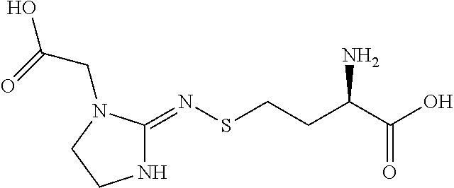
N1C(=NSCCC(C(O)=O)N)N(CC(=O)O)CC1
